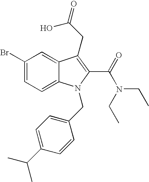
C1(Br)=CC=C2C(=C1)C(CC(=O)O)=C(C(=O)N(CC)CC)N2CC1=CC=C(C(C)C)C=C1
